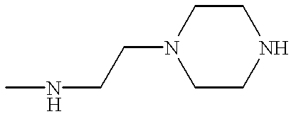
N(CCN1CCNCC1)C
